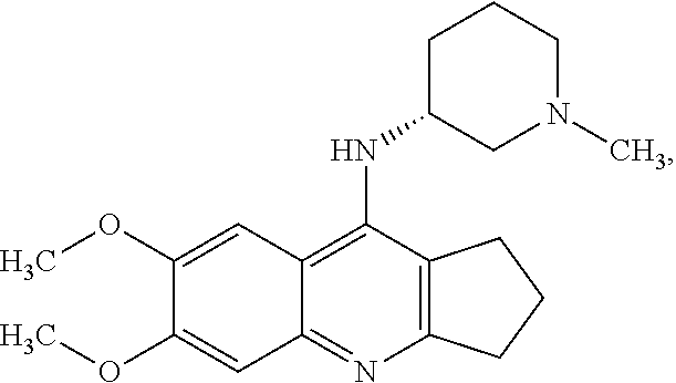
C12=C(N=C3C(=C1NC1CN(C)CCC1)C=C(OC)C(OC)=C3)CCC2
